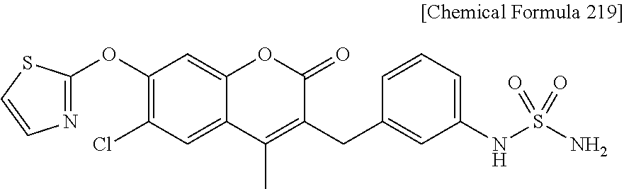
C1(OC2=C(Cl)C=C3C(=C2)OC(=O)C(CC2=CC(NS(N)(=O)=O)=CC=C2)=C3C)=NC=CS1
